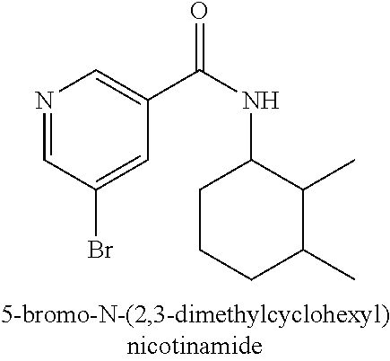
N1=CC(Br)=CC(C(=O)NC2CCCC(C)C2C)=C1
